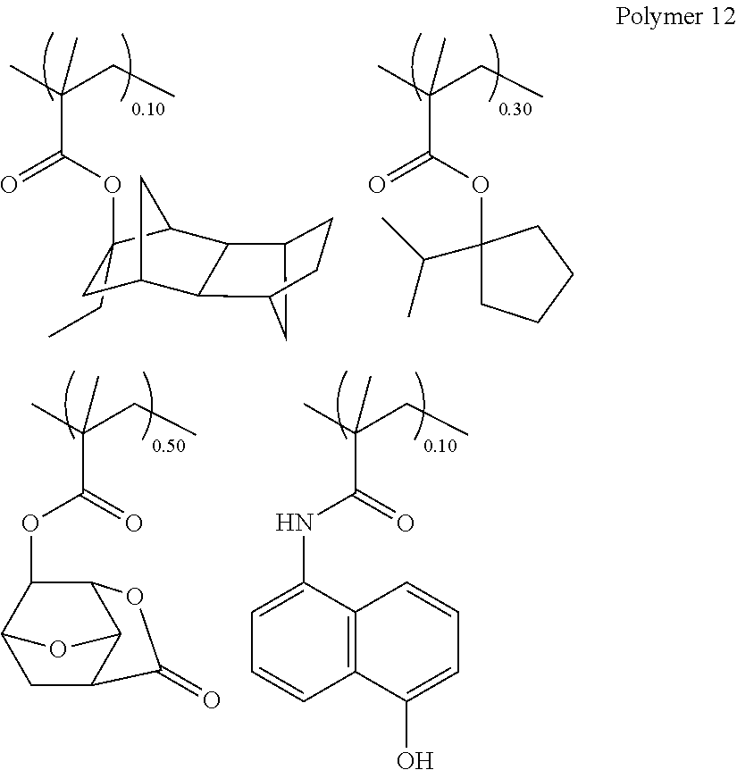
C1(CC)(OC(C(CC)(C)C)=O)CC2CC1C1C3CCC(C21)C3.C(CC)(C)(C)C(OC1(C(C)C)CCCC1)=O.C(CC)(C)(C)C(=O)OC1C2C3C(CC1O3)C(=O)O2.C(CC)(C)(C)C(=O)NC1=CC=CC2=C1C=CC=C2O
